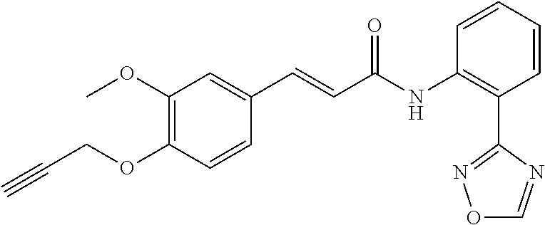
C1(OC)=C(OCC#C)C=CC(C=CC(=O)NC2=C(C3=NOC=N3)C=CC=C2)=C1
